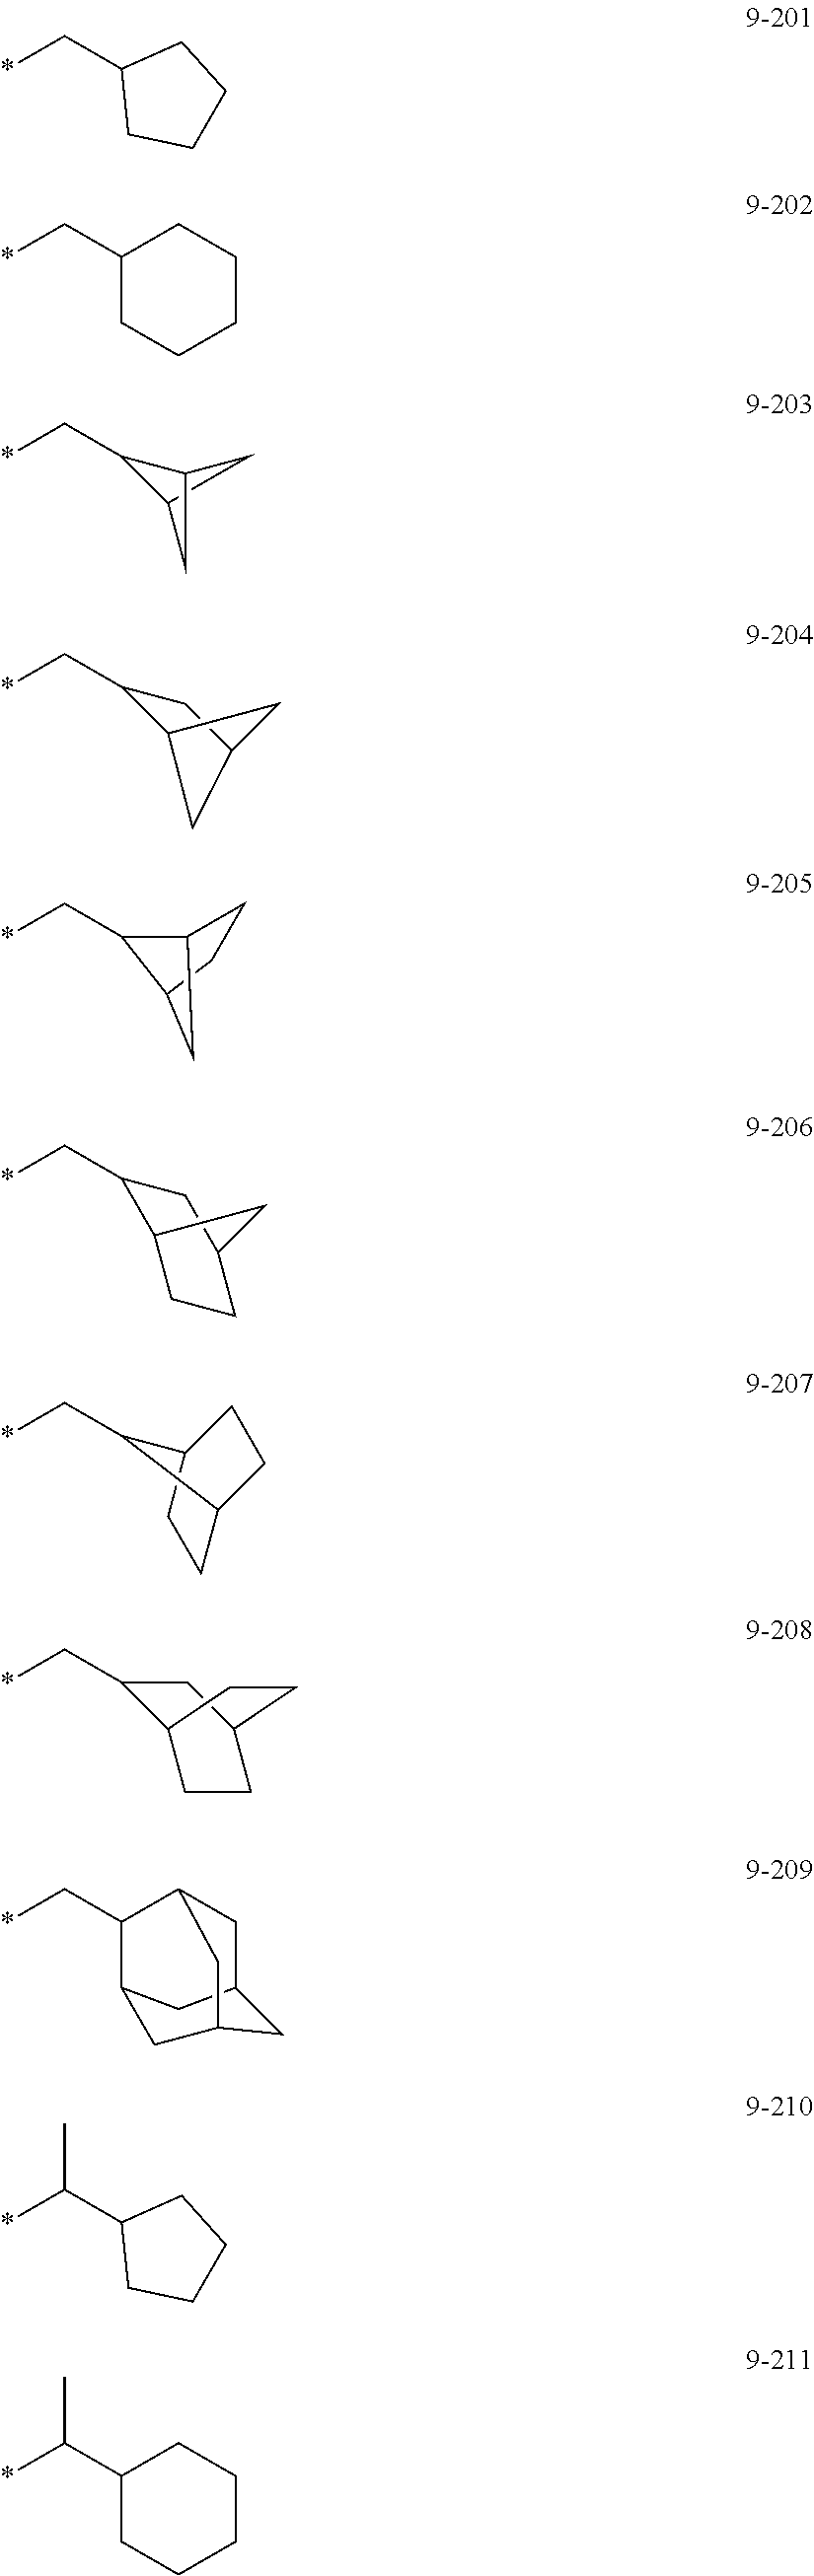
*CC1CCCC1.*CC1CCCCC1.*CC1C2CC1C2.*CC1CC2CC1C2.*CC1C2CCC1C2.*CC1C2CC(C1)CC2.*CC1C2CCC1CC2.*CC1C2CCC(C1)CC2.C1(C*)C2CC3CC1CC(C3)C2.C1(C(*)C)CCCC1.C1(C(*)C)CCCCC1
